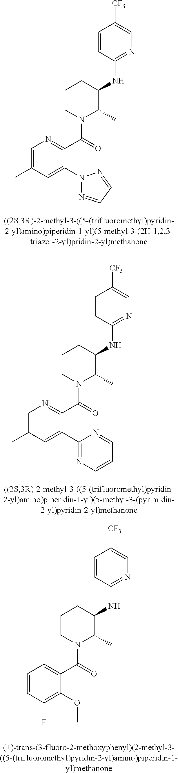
C1=C(C)C=C(N2N=CC=N2)C(C(=O)N2C(C)C(NC3=NC=C([CF3])C=C3)CCC2)=N1.C1=C(C)C=C(C2=NC=CC=N2)C(C(=O)N2C(C)C(NC3=NC=C([CF3])C=C3)CCC2)=N1.C1=CC(F)=C(OC)C(C(=O)N2C(C)C(NC3=NC=C([CF3])C=C3)CCC2)=C1
